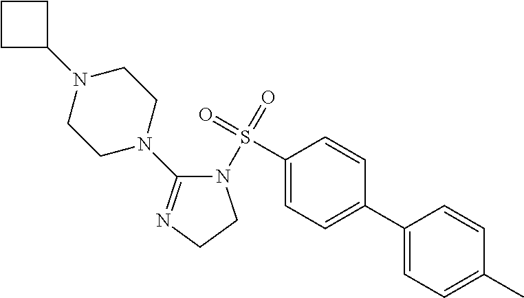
C1(S(=O)(=O)N2C(N3CCN(C4CCC4)CC3)=NCC2)=CC=C(C2=CC=C(C)C=C2)C=C1
